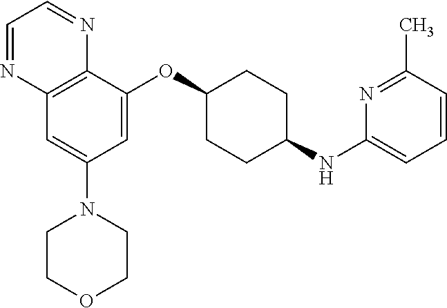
C12=C(C(OC3CCC(NC4=CC=CC(C)=N4)CC3)=CC(N3CCOCC3)=C1)N=CC=N2
